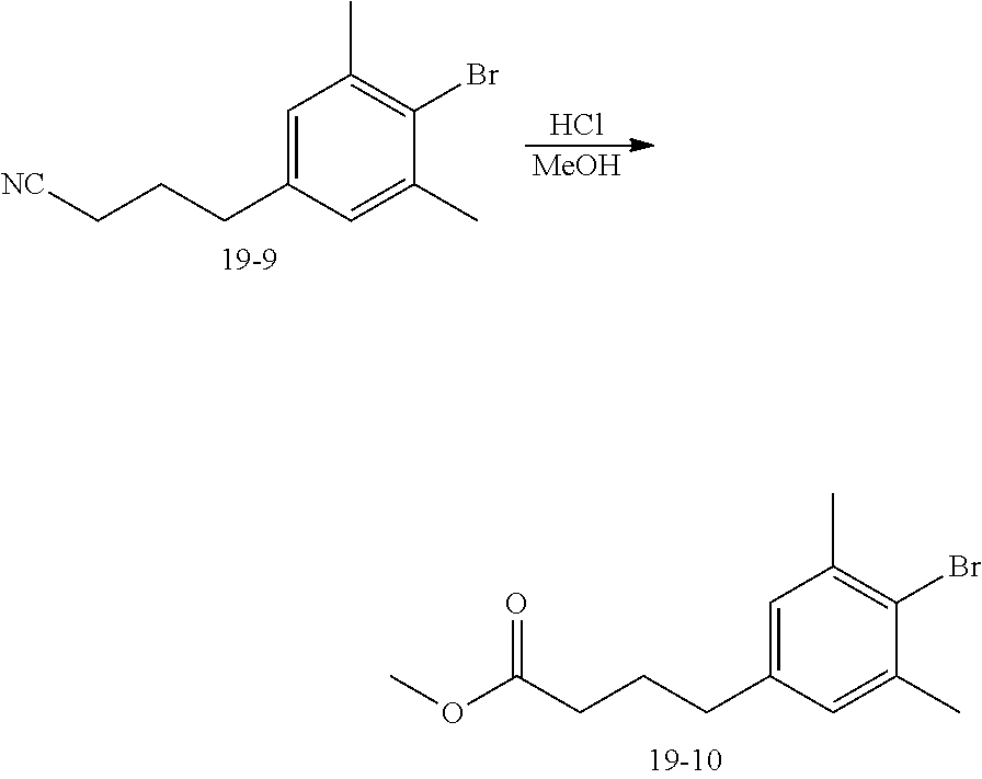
Cl.[MeOH].C1=C(CCC[NC])C=C(C)C(Br)=C1C.C1=C(CCCC(OC)=O)C=C(C)C(Br)=C1C
